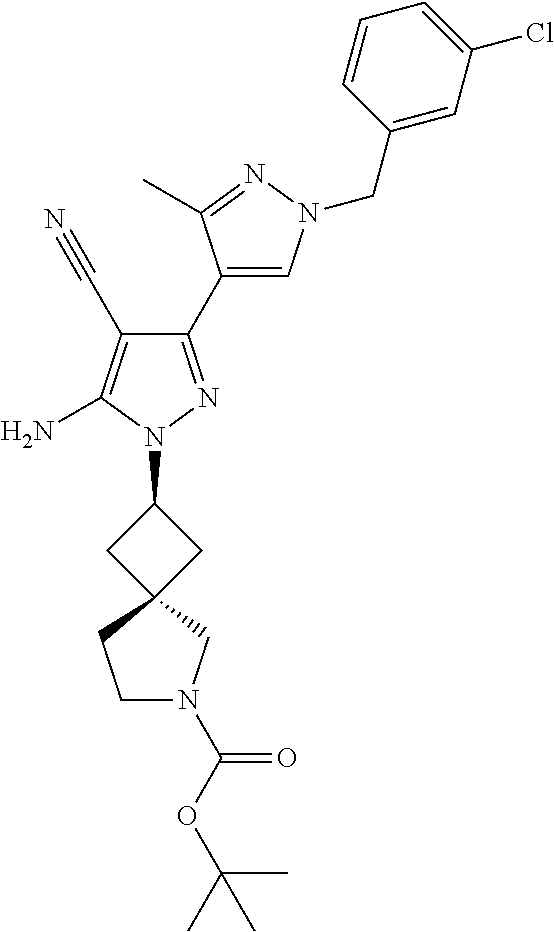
C1(C2=CN(CC3=CC(Cl)=CC=C3)N=C2C)=NN(C2CC3(C2)CN(C(OC(C)(C)C)=O)CC3)C(N)=C1C#N
